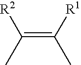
C(=C([R1])C)([R2])C
